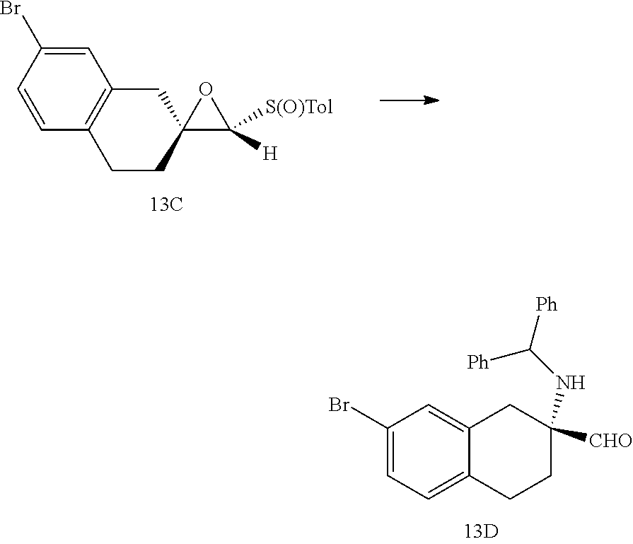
C1(Br)=CC=C2C(=C1)CC(NC([Ph])[Ph])([CHO])CC2.C1(Br)=CC2=C(C=C1)CCC1(C2)OC1([H])[S(O)Tol]
